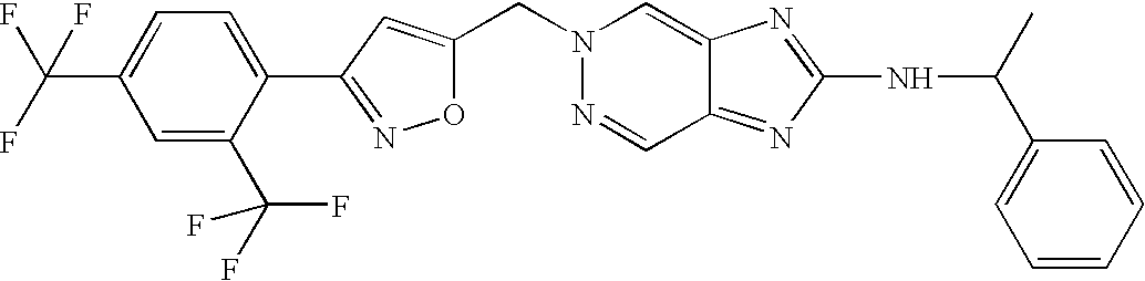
C(C1=CC(C2=CC=C(C(F)(F)F)C=C2C(F)(F)F)=NO1)N1N=CC2=NC(NC(C3=CC=CC=C3)C)=NC2=C1
